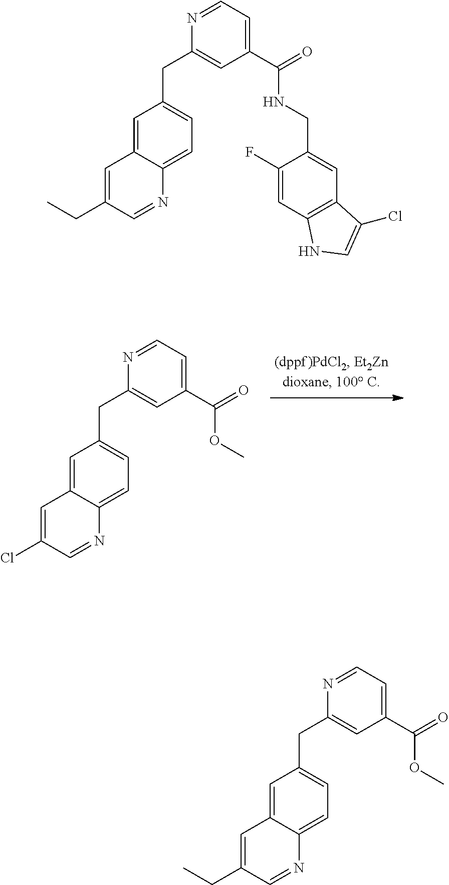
C1=C(CC)C=NC2=CC=C(CC3=CC(C(=O)OC)=CC=N3)C=C12.C1=C(Cl)C=NC2=CC=C(CC3=CC(C(=O)OC)=CC=N3)C=C12.C1=C(CC)C=NC2=CC=C(CC3=CC(C(=O)NCC4=CC5=C(C=C4F)NC=C5Cl)=CC=N3)C=C12
